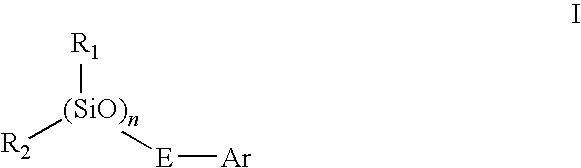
[R1][(SiO)n]([R2])[E][Ar]
